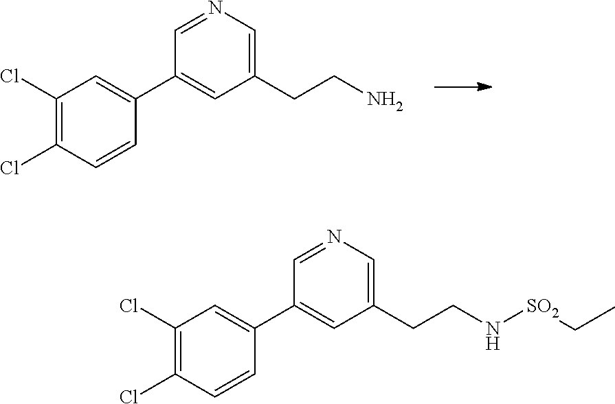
C1(C2=CC(Cl)=C(Cl)C=C2)=CC(CCN)=CN=C1.C1(C2=CC(Cl)=C(Cl)C=C2)=CC(CCN[SO2]CC)=CN=C1
